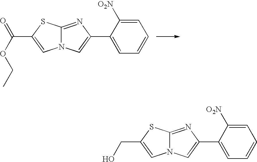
C1=C(C2=CN3C(=N2)SC(C(OCC)=O)=C3)C([O2N])=CC=C1.C1=C(C2=CN3C(=N2)SC(CO)=C3)C([O2N])=CC=C1
